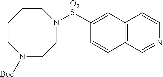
N1([Boc])CCN([O2S]C2=CC3=C(C=C2)C=NC=C3)CCCC1
